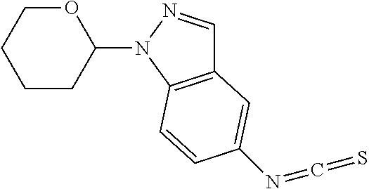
C12=C(N(C3OCCCC3)N=C1)C=CC(N=C=S)=C2
